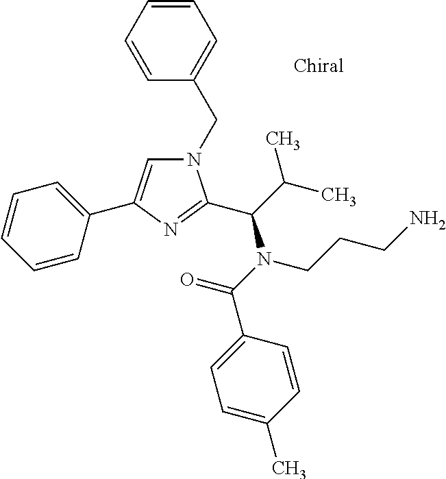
N1(CC2=CC=CC=C2)C=C(C2=CC=CC=C2)N=C1C(N(C(=O)C1=CC=C(C)C=C1)CCCN)C(C)C
